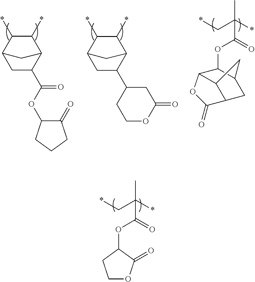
C1C(C(OC2C(=O)CCC2)=O)C2C(*)C(*)C1C2.C12C3C(CC(C1OC(=O)C(C)(C*)*)C3)C(=O)O2.C1C(C2CCOC(=O)C2)C2C(*)C(*)C1C2.O(C(=O)C(C)(C*)*)C1C(=O)OCC1
